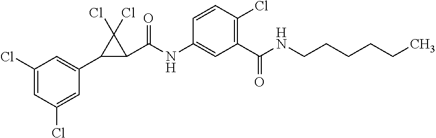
C1(Cl)=CC(Cl)=CC(C2C(C(NC3=CC(C(NCCCCCC)=O)=C(Cl)C=C3)=O)C2(Cl)Cl)=C1
